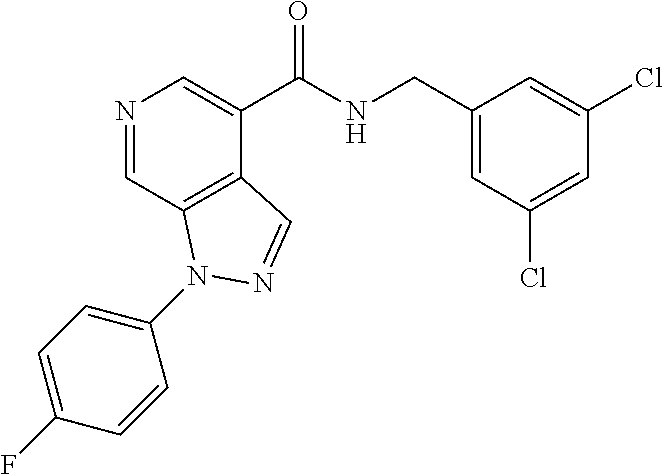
N1=CC2=C(C(C(NCC3=CC(Cl)=CC(Cl)=C3)=O)=C1)C=NN2C1=CC=C(F)C=C1
